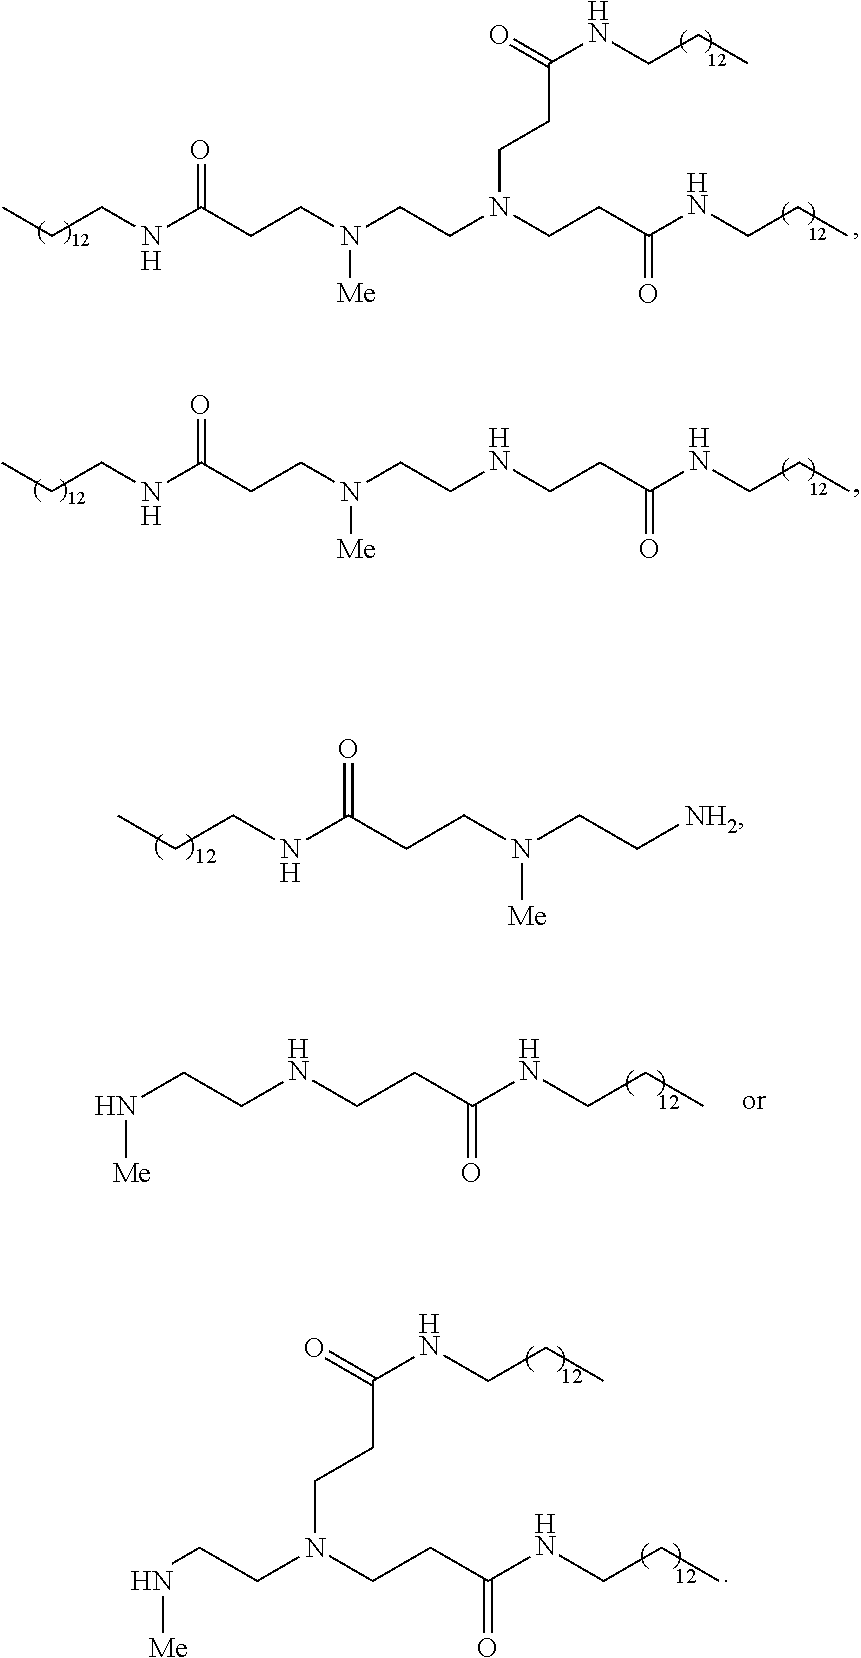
CCCNC(CCN(CC[NH2])[Me])=O.N(CCNCCC(NCCC)=O)[Me].CCCNC(CCN(CCN(CCC(NCCC)=O)CCC(NCCC)=O)[Me])=O.CCCNC(CCN(CCNCCC(NCCC)=O)[Me])=O.N(CCN(CCC(NCCC)=O)CCC(NCCC)=O)[Me]
